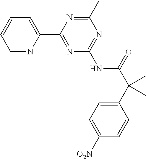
C1=NC(C2=NC(NC(C(C3=CC=C([O2N])C=C3)(C)C)=O)=NC(C)=N2)=CC=C1
